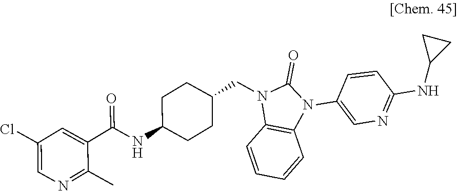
O=C1N(CC2CCC(NC(C3=CC(Cl)=CN=C3C)=O)CC2)C2=C(N1C1=CN=C(NC3CC3)C=C1)C=CC=C2
